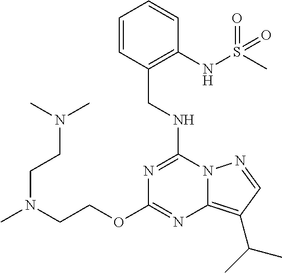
C(NC1=NC(OCCN(C)CCN(C)C)=NC2=C(C(C)C)C=NN12)C1=C(NS(C)(=O)=O)C=CC=C1
